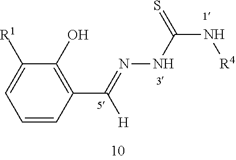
C1=CC(C(=NNC(N[R4])=S)[H])=C(O)C([R1])=C1
